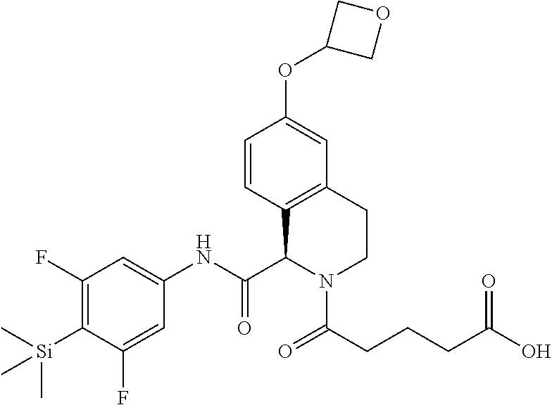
C1=CC2=C(C=C1OC1COC1)CCN(C(CCCC(O)=O)=O)C2C(NC1=CC(F)=C([Si](C)(C)C)C(F)=C1)=O
